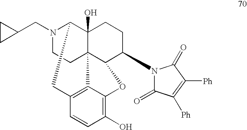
N1(CC2CC2)CCC23C4(O)C1CC1=C2C(=C(O)C=C1)OC3C(N1C(=O)C([Ph])=C([Ph])C1=O)CC4
